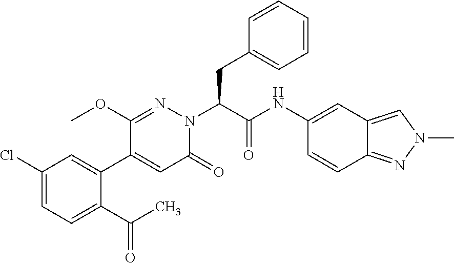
C1(Cl)=CC=C(C(C)=O)C(C2=CC(=O)N(C(CC3=CC=CC=C3)C(NC3=CC4=CN(C)N=C4C=C3)=O)N=C2OC)=C1
